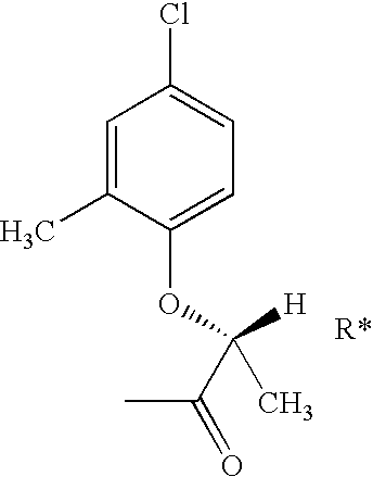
C1=C(C)C(OC([H])(C)C(C)=O)=CC=C1Cl
